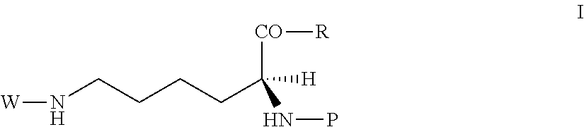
[W]NCCCCC(NP)([CO][R])[H]
